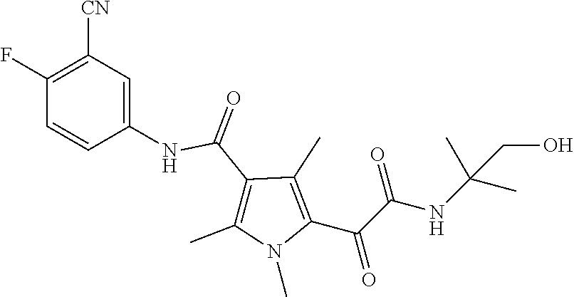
N1(C)C(C(C(=O)NC(CO)(C)C)=O)=C(C)C(C(NC2=CC([CN])=C(F)C=C2)=O)=C1C
